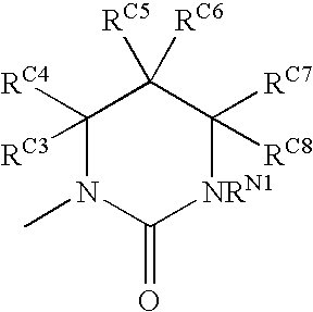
C1([RC3])([RC4])N(C)C(=O)[NRN1]C([RC7])([RC8])C1([RC6])[RC5]
